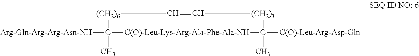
[Arg-Gln-Arg-Arg-Asn-NH]C1(C)[C(O)-Leu-Lys-Arg-Ala-Phe-Ala-NH]C([C(O)-Leu-Arg-Asp-Gln])(C)[(CH2)3]C=C[(CH2)6]1
